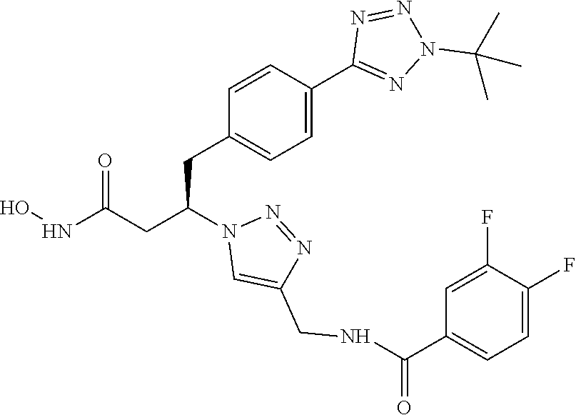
N1=NN(C(CC2=CC=C(C3=NN(C(C)(C)C)N=N3)C=C2)CC(NO)=O)C=C1CNC(C1=CC=C(F)C(F)=C1)=O
